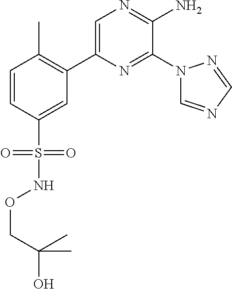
C1(C2=C(C)C=CC(S(=O)(=O)NOCC(O)(C)C)=C2)=CN=C(N)C(N2C=NC=N2)=N1
